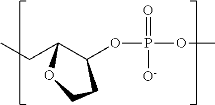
C(C1C(OP(OC)(=O)[O-])CCO1)C
